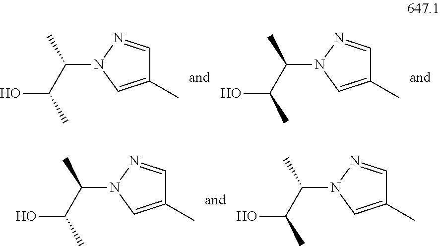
C1(C)=CN(C(C(C)O)C)N=C1.C1(C)=CN(C(C(C)O)C)N=C1.C1(C)=CN(C(C(C)O)C)N=C1.C1(C)=CN(C(C(C)O)C)N=C1
